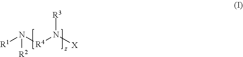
N([R1])([R4]N([X])[R3])[R2]
